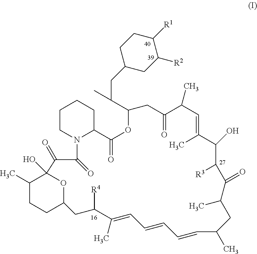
C1CN2C(CC1)C(=O)OC(C(C)CC1CC([R2])C([R1])CC1)CC(=O)C(C)C=C(C)C(O)C([R3])C(=O)C(C)CC(C)C=CC=CC=C(C)C([R4])CC1OC(O)(C(C)CC1)C(=O)C2=O
